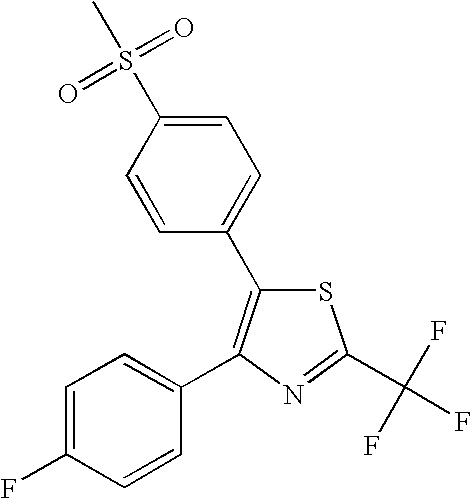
S1C(C2=CC=C(S(C)(=O)=O)C=C2)=C(C2=CC=C(F)C=C2)N=C1C(F)(F)F
